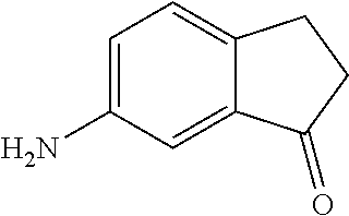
C1=C(N)C=C2C(=C1)CCC2=O
